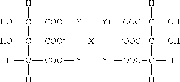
OC([COO][Y])([H])C(O)([COO-][X++][-OOC]C(C([OOC][Y])([H])[H])(O)C([OOC][Y])(O)[H])C([H])([H])[COO][Y]
